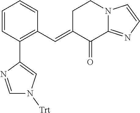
C1=CC(C2=CN([Trt])C=N2)=C(C=C2C(=O)C3=NC=CN3CC2)C=C1
